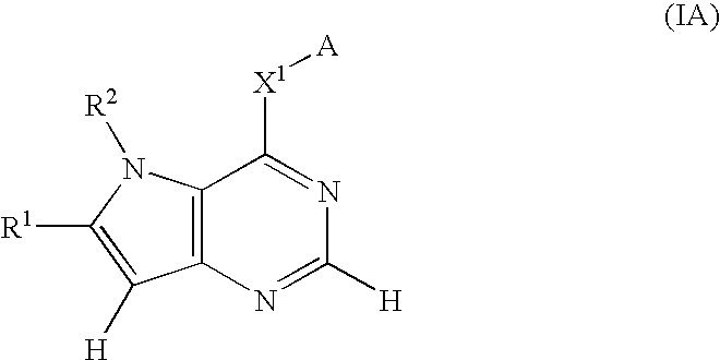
C1([R1])=C([H])C2=C(C([X1][A])=NC([H])=N2)N1[R2]
